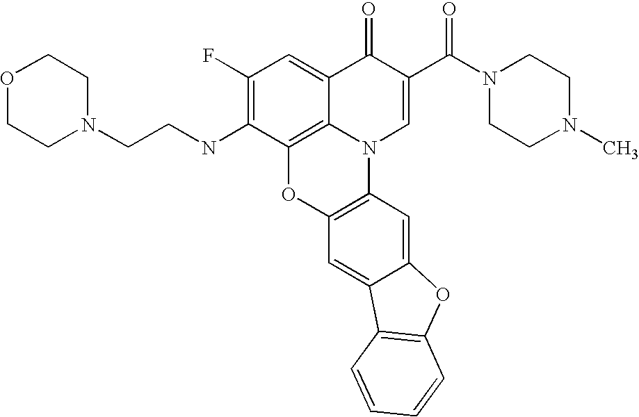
C12=C3C(=CC(F)=C1NCCN1CCOCC1)C(=O)C(C(N1CCN(C)CC1)=O)=CN3C1=C(O2)C=C2C(=C1)OC1=C2C=CC=C1
